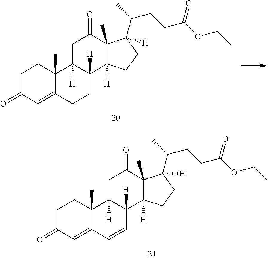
C1=C2C=CC3([H])C([H])(C2(C)CCC1=O)CC(=O)C1(C)C(C(C)CCC(OCC)=O)([H])CCC13[H].C1=C2CCC3([H])C([H])(C2(C)CCC1=O)CC(=O)C1(C)C(C(C)CCC(OCC)=O)([H])CCC13[H]
